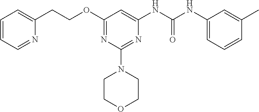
C(NC1=CC(OCCC2=CC=CC=N2)=NC(N2CCOCC2)=N1)(NC1=CC=CC(C)=C1)=O
